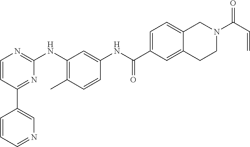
C1(C2=CN=CC=C2)=NC(NC2=C(C)C=CC(NC(C3=CC=C4C(=C3)CCN(C(C=C)=O)C4)=O)=C2)=NC=C1
